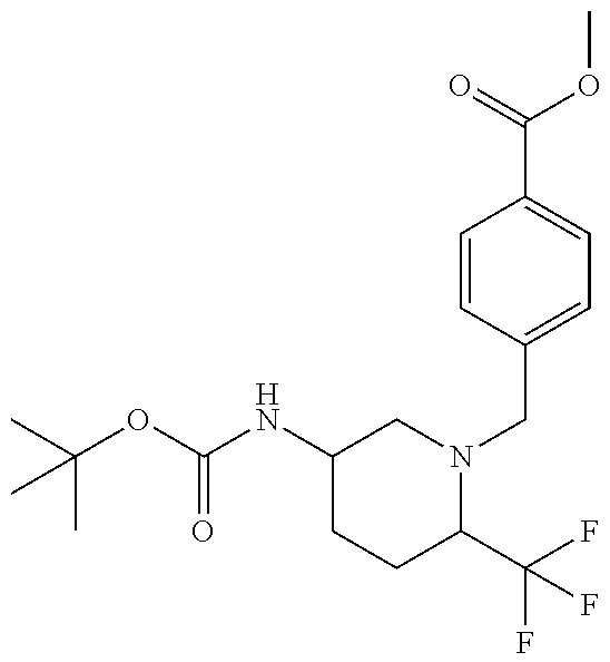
CC(OC(NC1CCC(C(F)(F)F)N(CC2=CC=C(C(=O)OC)C=C2)C1)=O)(C)C
